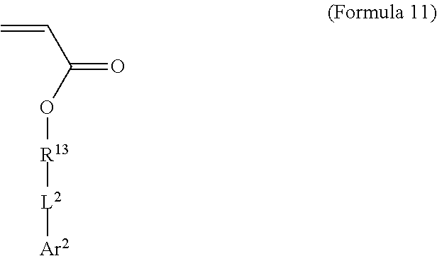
C=CC(=O)O[R13][L2][Ar2]
